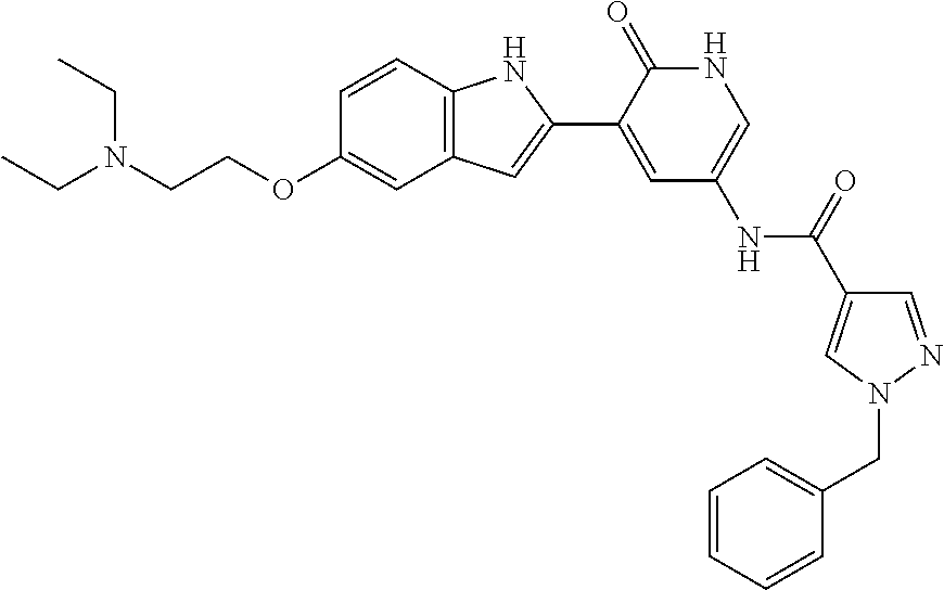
C1=NN(CC2=CC=CC=C2)C=C1C(=O)NC1=CNC(=O)C(C2=CC3=C(N2)C=CC(OCCN(CC)CC)=C3)=C1
